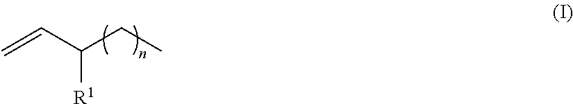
C=CC(CC)[R1]
